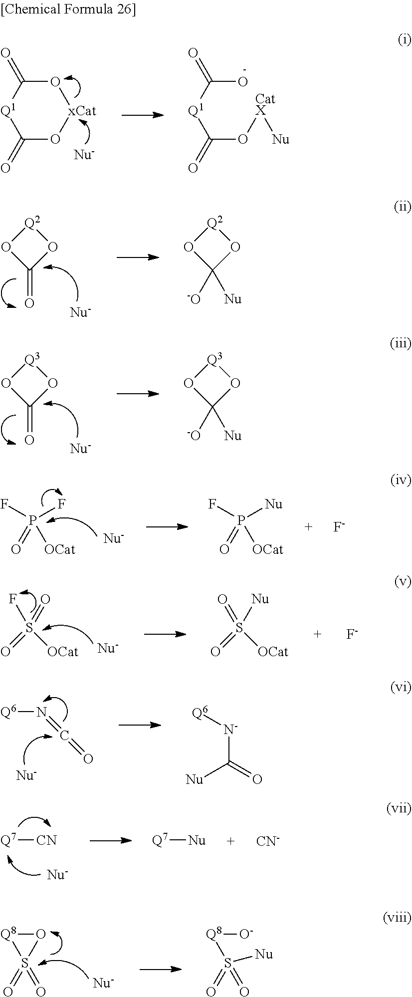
C1(=O)O[xCat]OC(=O)[Q1]1.C(O[CatX][Nu])([Q1]C(O)=O)=O.C1(=O)O[Q2]O1.C1([-O])([Nu])O[Q2]O1.C1(=O)O[Q3]O1.C1([-O])([Nu])O[Q3]O1.FP(F)(=O)[OCat].FP([Nu])(=O)[OCat].[F-].S(=O)([OCat])(=O)[Nu].S(=O)([OCat])(F)=O.[F-].[Q6]N=C=O.[N-](C([Nu])=O)[Q6].[Q7][CN].[Q7][Nu].[CN-].S([Q8][O-])([Nu])(=O)=O.S1(=O)(=O)[Q8]O1
